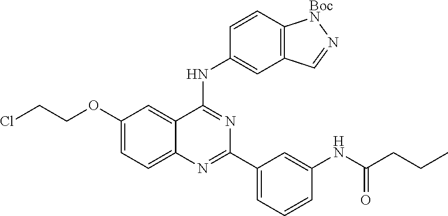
C1(OCCCl)=CC=C2C(=C1)C(NC1=CC3=C(C=C1)[BocN]N=C3)=NC(C1=CC=CC(NC(CCC)=O)=C1)=N2
